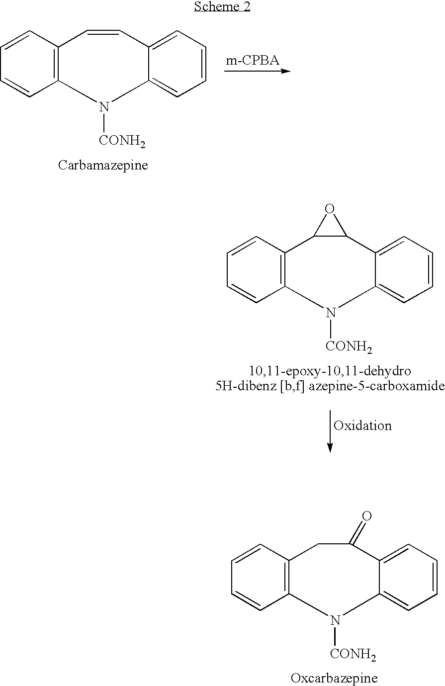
C1=CC2=C(C=C1)N([CONH2])C1=CC=CC=C1C1C2O1.C1=CC2=C(C=C1)N([CONH2])C1=CC=CC=C1C=C2.C1=CC2=C(C=C1)N([CONH2])C1=CC=CC=C1C(=O)C2
